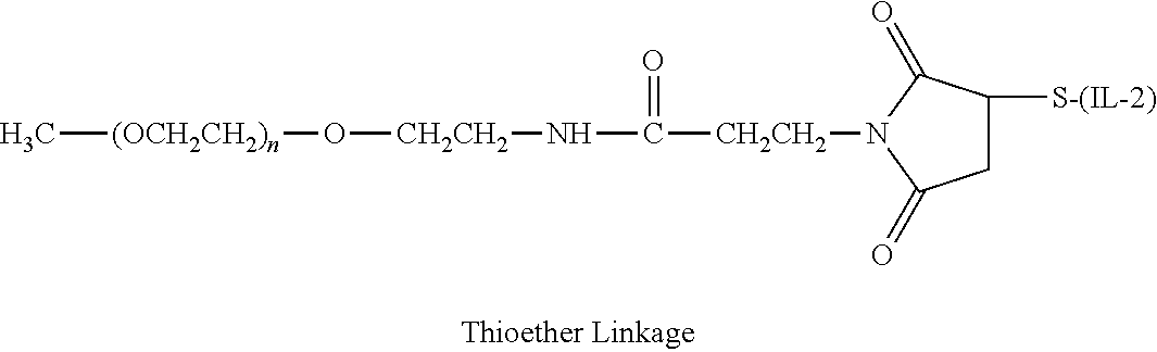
C[(OCH2CH2)n]O[CH2CH2]NC(=O)[CH2CH2]N1C(=O)C([S-(IL-2)])CC1=O
